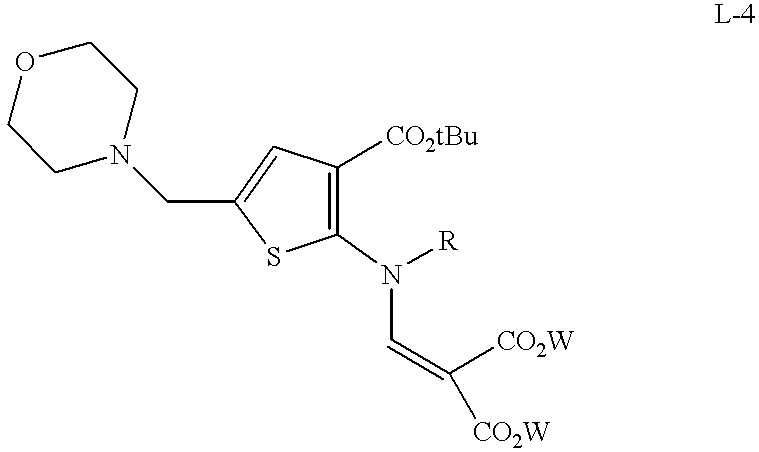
C1(N([R])C=C([CO2W])[CO2W])=C([CO2tBu])C=C(CN2CCOCC2)S1
